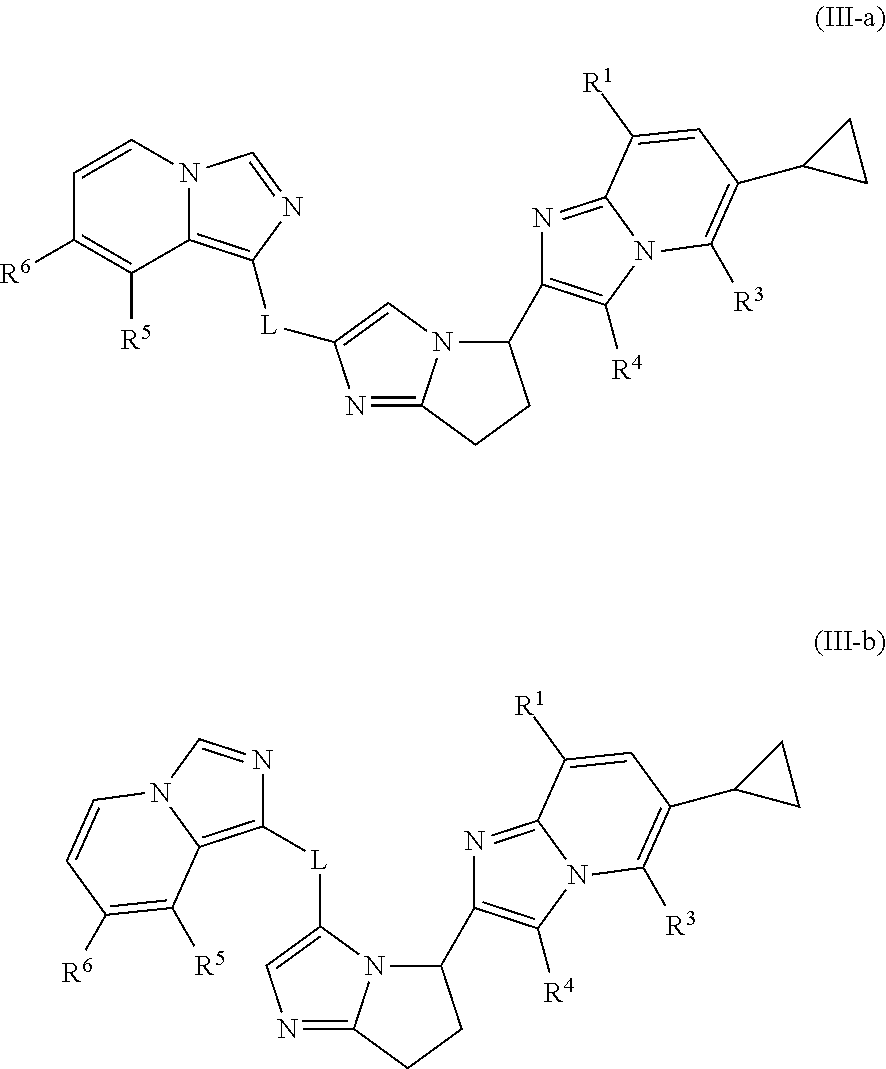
C1=CN2C(=C([L]C3=CN4C(=N3)CCC4C3=C([R4])N4C(=N3)C([R1])=CC(C3CC3)=C4[R3])N=C2)C([R5])=C1[R6].N1=C2N(C([L]C3=C4N(C=N3)C=CC([R6])=C4[R5])=C1)C(C1=C([R4])N3C(=N1)C([R1])=CC(C1CC1)=C3[R3])CC2
